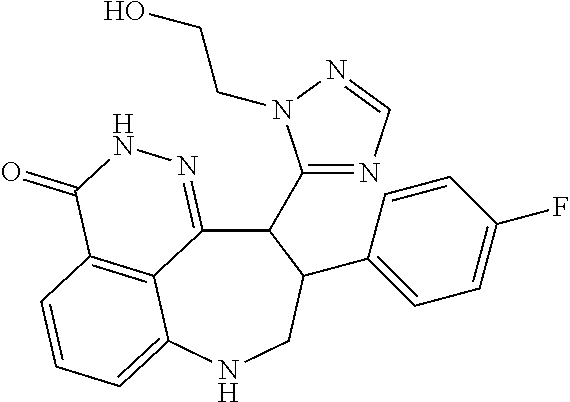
C12=C3C=CC=C1NCC(C1=CC=C(F)C=C1)C(C1=NC=NN1CCO)C2=NNC3=O
